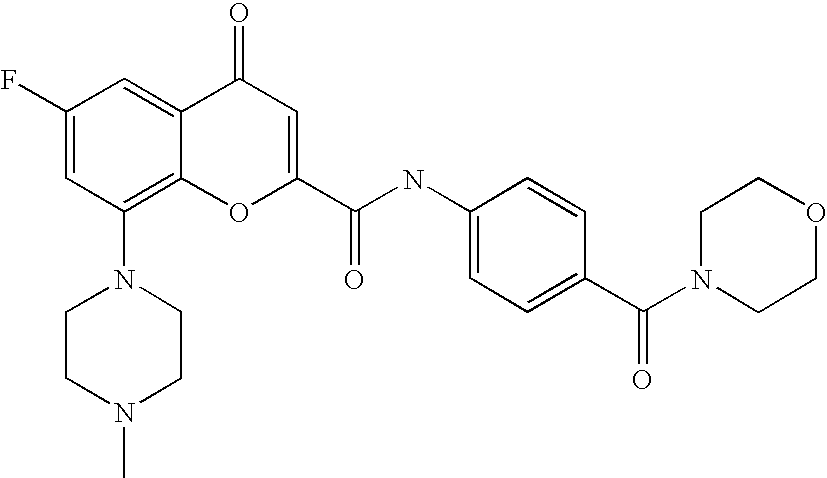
N1(C2=C3C(=CC(F)=C2)C(=O)C=C(C(NC2=CC=C(C(N4CCOCC4)=O)C=C2)=O)O3)CCN(C)CC1
